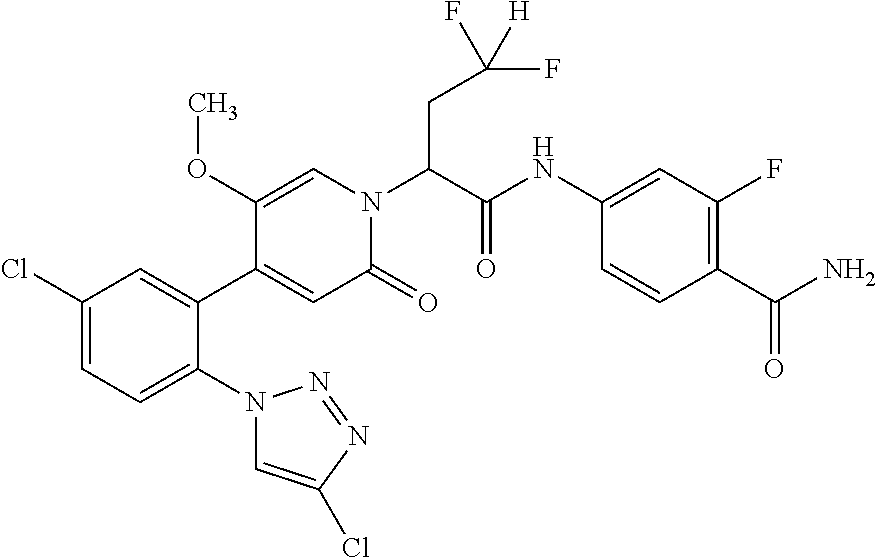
C1(Cl)=CC=C(N2C=C(Cl)N=N2)C(C2=CC(=O)N(C(C(NC3=CC(F)=C(C(N)=O)C=C3)=O)CC(F)([H])F)C=C2OC)=C1
